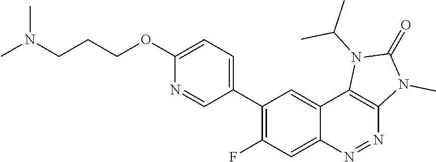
C1(C2=C(F)C=C3C(=C2)C2=C(N=N3)N(C)C(=O)N2C(C)C)=CC=C(OCCCN(C)C)N=C1
